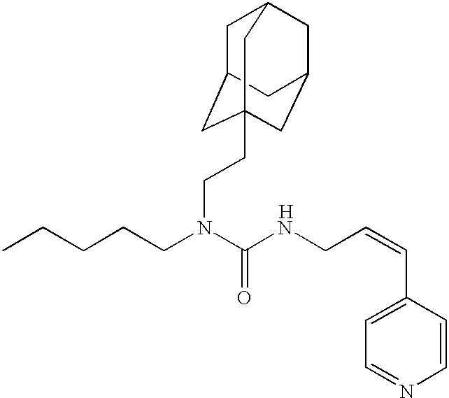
C(CCN(C(NCC=CC1=CC=NC=C1)=O)CCC12CC3CC(CC(C1)C3)C2)CC.[H]
